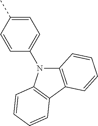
C12=C(C3=C(N1C1=CC=C(C)C=C1)C=CC=C3)C=CC=C2
